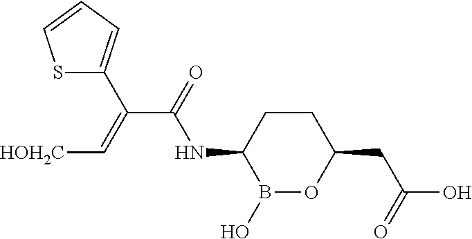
C1CC(NC(C(=C[HOH2C])C2=CC=CS2)=O)B(O)OC1CC(O)=O
